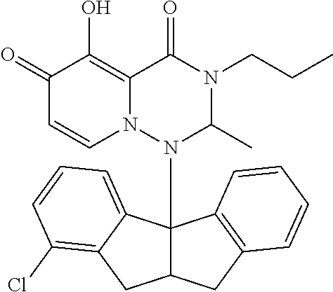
C1(=O)C=CN2C(=C1O)C(=O)N(CCC)C(C)N2C12C(CC3=C1C=CC=C3)CC1=C(Cl)C=CC=C21
